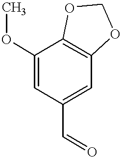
C1(OC)=CC(C=O)=CC2=C1OCO2
